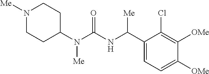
N1([Me])CCC(N(C(=O)NC(C2=CC=C([OMe])C([OMe])=C2Cl)[Me])[Me])CC1
